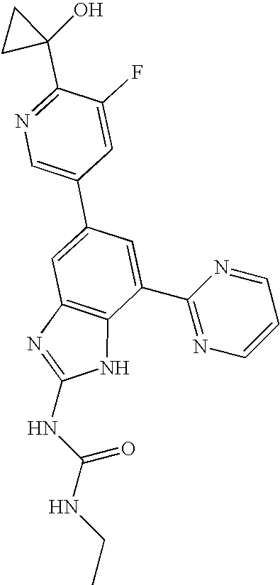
C1=C(C2=CN=C(C3(O)CC3)C(F)=C2)C=C(C2=NC=CC=N2)C2=C1N=C(NC(NCC)=O)N2
